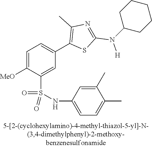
C1=C([MeO])C(S(NC2=CC=C(C)C(C)=C2)(=O)=O)=CC(C2=C(C)N=C(N([H])C3CCCCC3)S2)=C1
